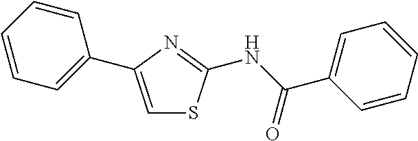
C1=C(C2=CC=CC=C2)N=C(NC(C2=CC=CC=C2)=O)S1
